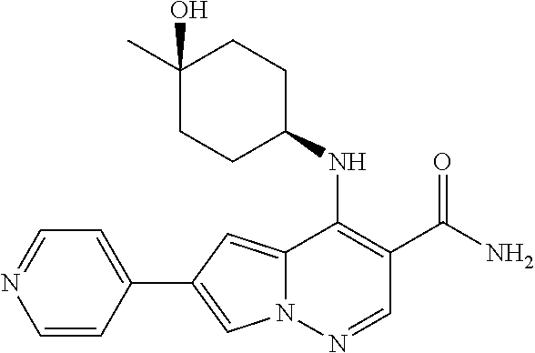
N12C(=CC(C3=CC=NC=C3)=C1)C(NC1CCC(C)(O)CC1)=C(C(N)=O)C=N2
